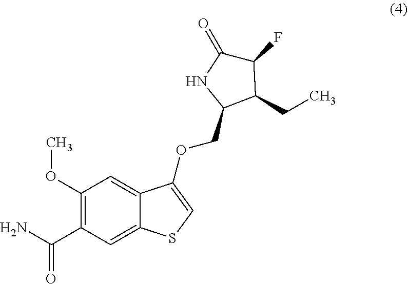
NC(C1=C(OC)C=C2C(=C1)SC=C2OCC1C(CC)C(F)C(=O)N1)=O
